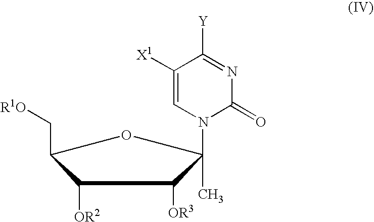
C1([OR2])C(C[R1O])OC(C)(N2C(=O)N=C([Y])C([X1])=C2)C1[OR3]
